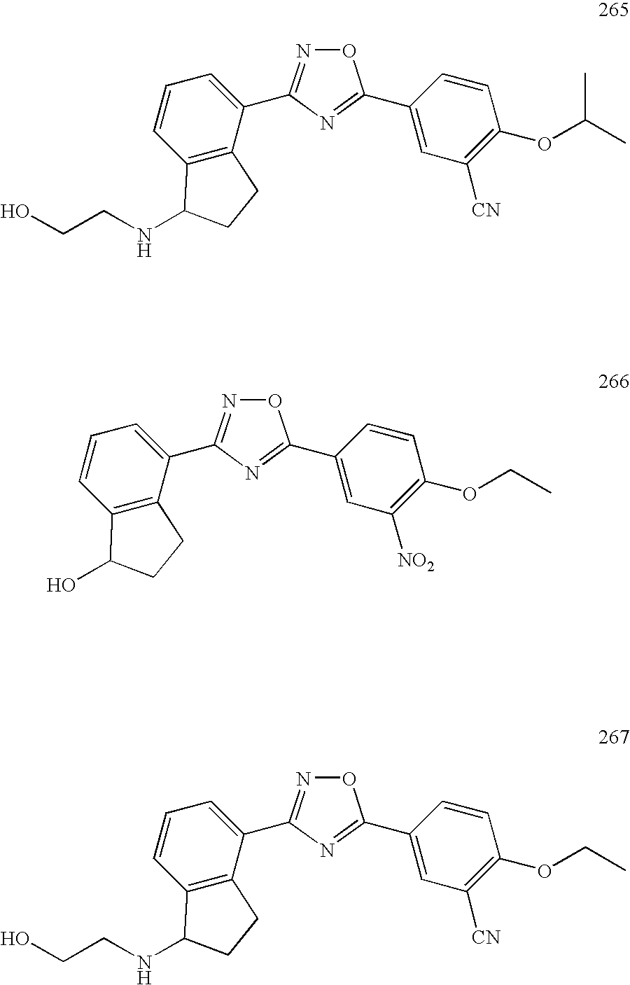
O1N=C(C2=CC=CC3=C2CCC3NCCO)N=C1C1=CC([CN])=C(OC(C)C)C=C1.O1N=C(C2=CC=CC3=C2CCC3O)N=C1C1=CC([NO2])=C(OCC)C=C1.O1N=C(C2=CC=CC3=C2CCC3NCCO)N=C1C1=CC([CN])=C(OCC)C=C1
